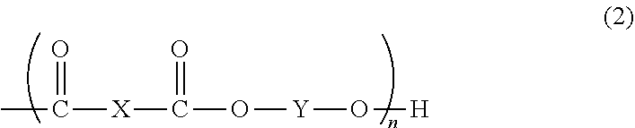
CC([X]C(=O)O[Y]O[H])=O
